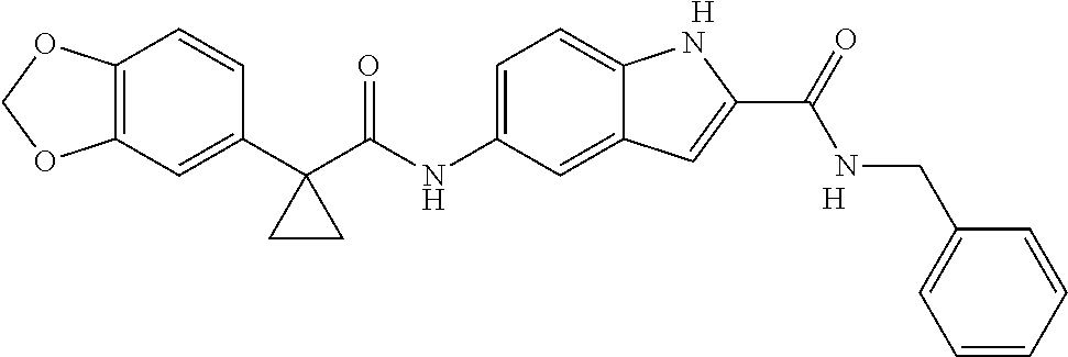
C1(C2(C(NC3=CC=C4C(=C3)C=C(C(=O)NCC3=CC=CC=C3)N4)=O)CC2)=CC2=C(C=C1)OCO2.[H].[H]
